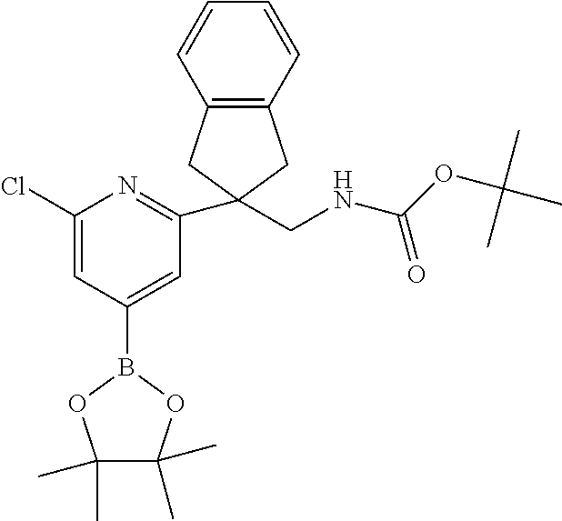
C1(Cl)=CC(B2OC(C)(C)C(C)(C)O2)=CC(C2(CNC(OC(C)(C)C)=O)CC3=C(C2)C=CC=C3)=N1
